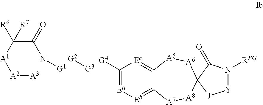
[A2]([A3])[A1]C(C(N[G1])=O)([R6])[R7].[G2][G3].[G4]C1=[Ea][Eb]=C2C(=[Ec]1)[A5][A6]C1([J][Y]N([RPG])C1=O)[A8][A7]2
